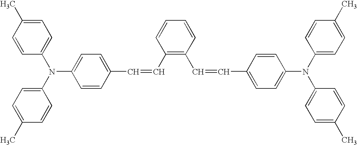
C1(C=CC2=CC=C(N(C3=CC=C(C)C=C3)C3=CC=C(C)C=C3)C=C2)=C(C=CC2=CC=C(N(C3=CC=C(C)C=C3)C3=CC=C(C)C=C3)C=C2)C=CC=C1
